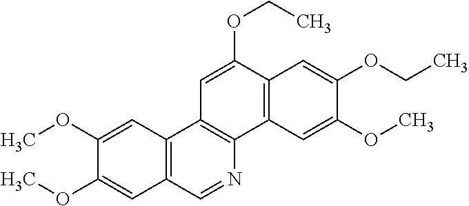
C1=C(OCC)C2=C(C3=C1C1=C(C=N3)C=C(OC)C(OC)=C1)C=C(OC)C(OCC)=C2
